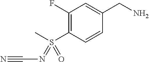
C1(F)=C(S(C)(=NC#N)=O)C=CC(CN)=C1
